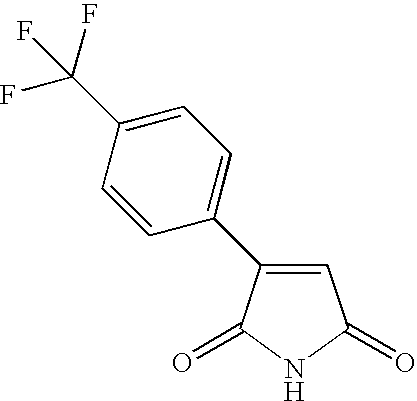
C1=C(C2=CC=C(C(F)(F)F)C=C2)C(=O)NC1=O
